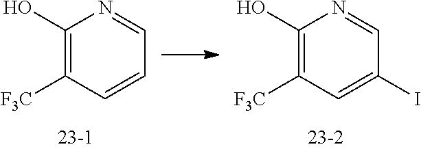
C1=NC(O)=C([F3C])C=C1.C1=NC(O)=C([F3C])C=C1I
